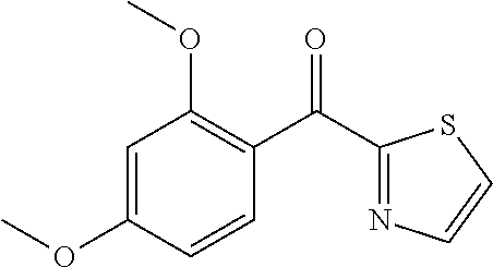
C1=C(OC)C=CC(C(C2=NC=CS2)=O)=C1OC
